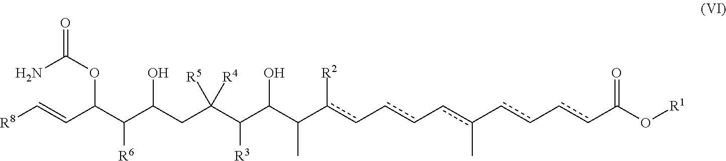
[R8]C=CC(C(C(CC(C(C(C(c(c-cc-cc(-cc-ccC(O[R1])=O)C)[R2])C)O)[R3])([R4])[R5])O)[R6])OC(N)=O
